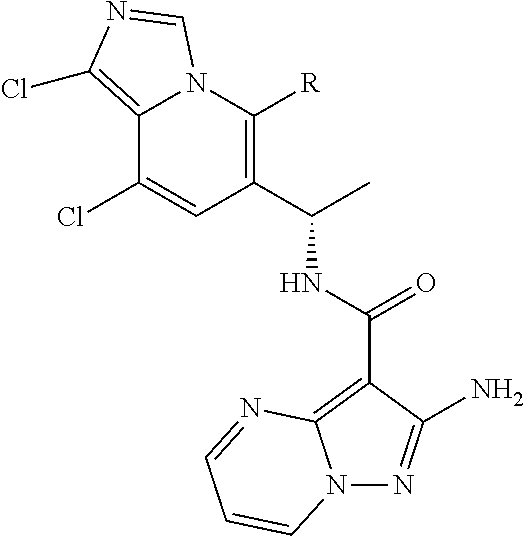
C12=C(Cl)N=CN1C([R])=C(C(C)NC(C1=C3N(N=C1N)C=CC=N3)=O)C=C2Cl
